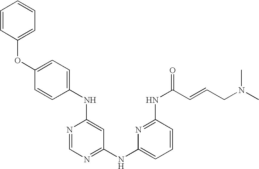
C1(NC2=CC=C(OC3=CC=CC=C3)C=C2)=CC(NC2=CC=CC(NC(C=CCN(C)C)=O)=N2)=NC=N1
